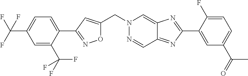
O1C(CN2N=CC3=NC(C4=CC(C(=O)C)=CC=C4F)=NC3=C2)=CC(C2=CC=C(C(F)(F)F)C=C2C(F)(F)F)=N1
